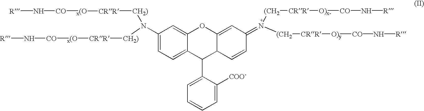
C1(N([CH2)][CRR][x(O][CO]N[R])[CH2)][CRR][x(O][CO]N[R])=CC=C2C(=C1)OC1=CC(=[N+]([(CH2][CRR][O)x-][CO]N[R])[(CH2][CRR][O)y][CO]N[R])C=CC1C2C1=CC=CC=C1[COO-]
